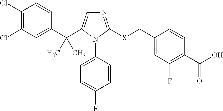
C1(Cl)=C(Cl)C=C(C(C2=CN=C(SCC3=CC(F)=C(C(O)=O)C=C3)N2C2=CC=C(F)C=C2)(C)C)C=C1
